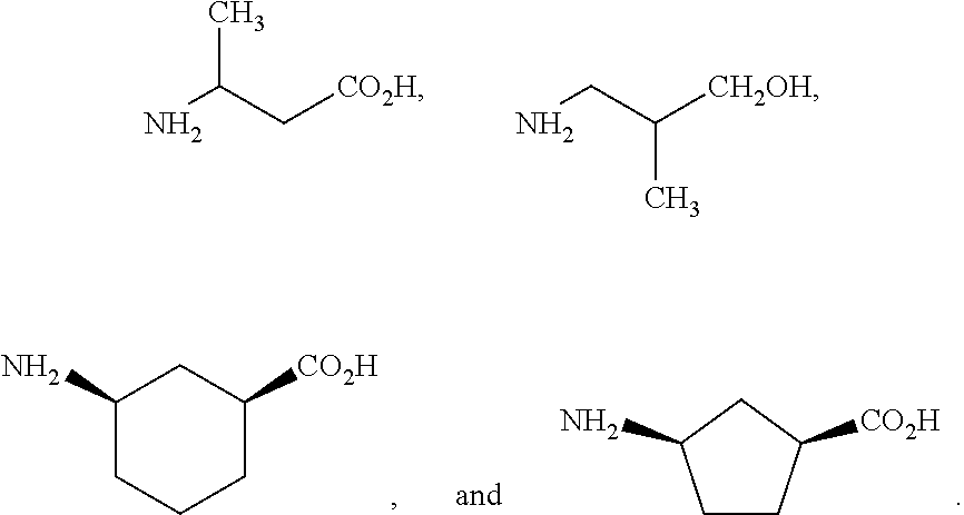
NC(C)C[CO2H].NCC([CH2OH])C.C1(N)CCCC([CO2H])C1.C1CC([CO2H])CC1N
